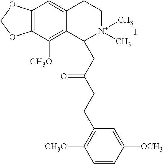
C12=C(C([CH3O])=C3C(=C1)CC[N+](C)(C)C3CC(CCC1=C([CH3O])C=CC([OCH3])=C1)=O)OCO2.[I-]
